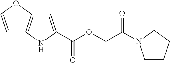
C1=COC2=C1NC(C(OCC(N1CCCC1)=O)=O)=C2
